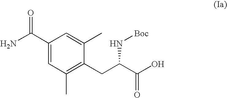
C1(C(N)=O)=CC(C)=C(CC(C(O)=O)N[Boc])C(C)=C1
